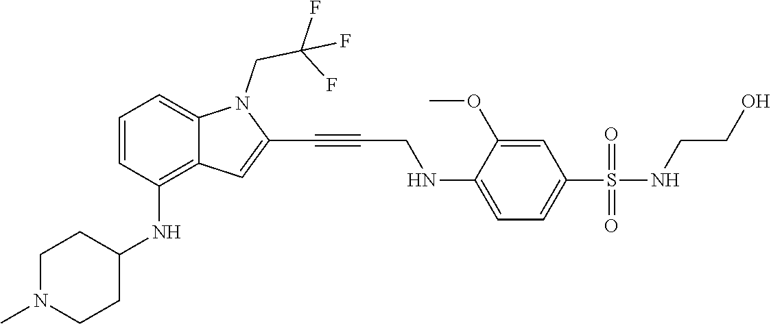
C(C#CC1=CC2=C(NC3CCN(C)CC3)C=CC=C2N1CC(F)(F)F)NC1=CC=C(S(NCCO)(=O)=O)C=C1OC
